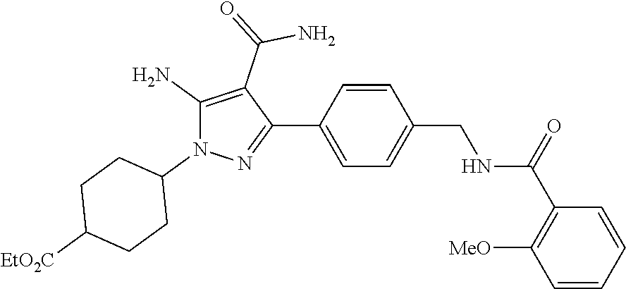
C1=CC(C2=NN(C3CCC([EtO2C])CC3)C(N)=C2C(N)=O)=CC=C1CNC(=O)C1=C([MeO])C=CC=C1
